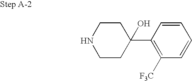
N1CCC(C2=C([F3C])C=CC=C2)(O)CC1
